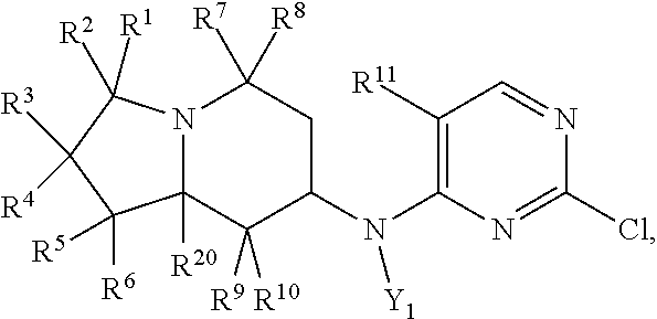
C1([R11])=C(N(C2CC([R7])([R8])N3C([R20])(C2([R9])[R10])C([R6])([R5])C([R4])([R3])C3([R1])[R2])[Y1])N=C(Cl)N=C1
